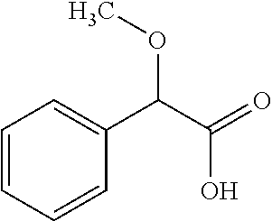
C1=CC=CC(C(C(=O)O)OC)=C1
